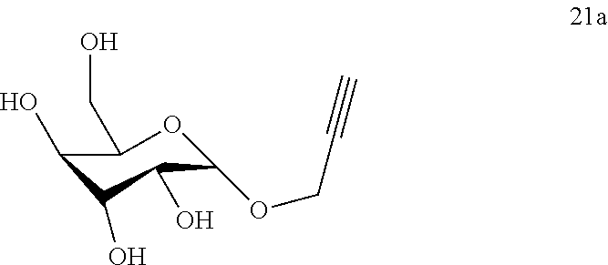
C1(OCC#C)OC(CO)C(O)C(O)C1O
